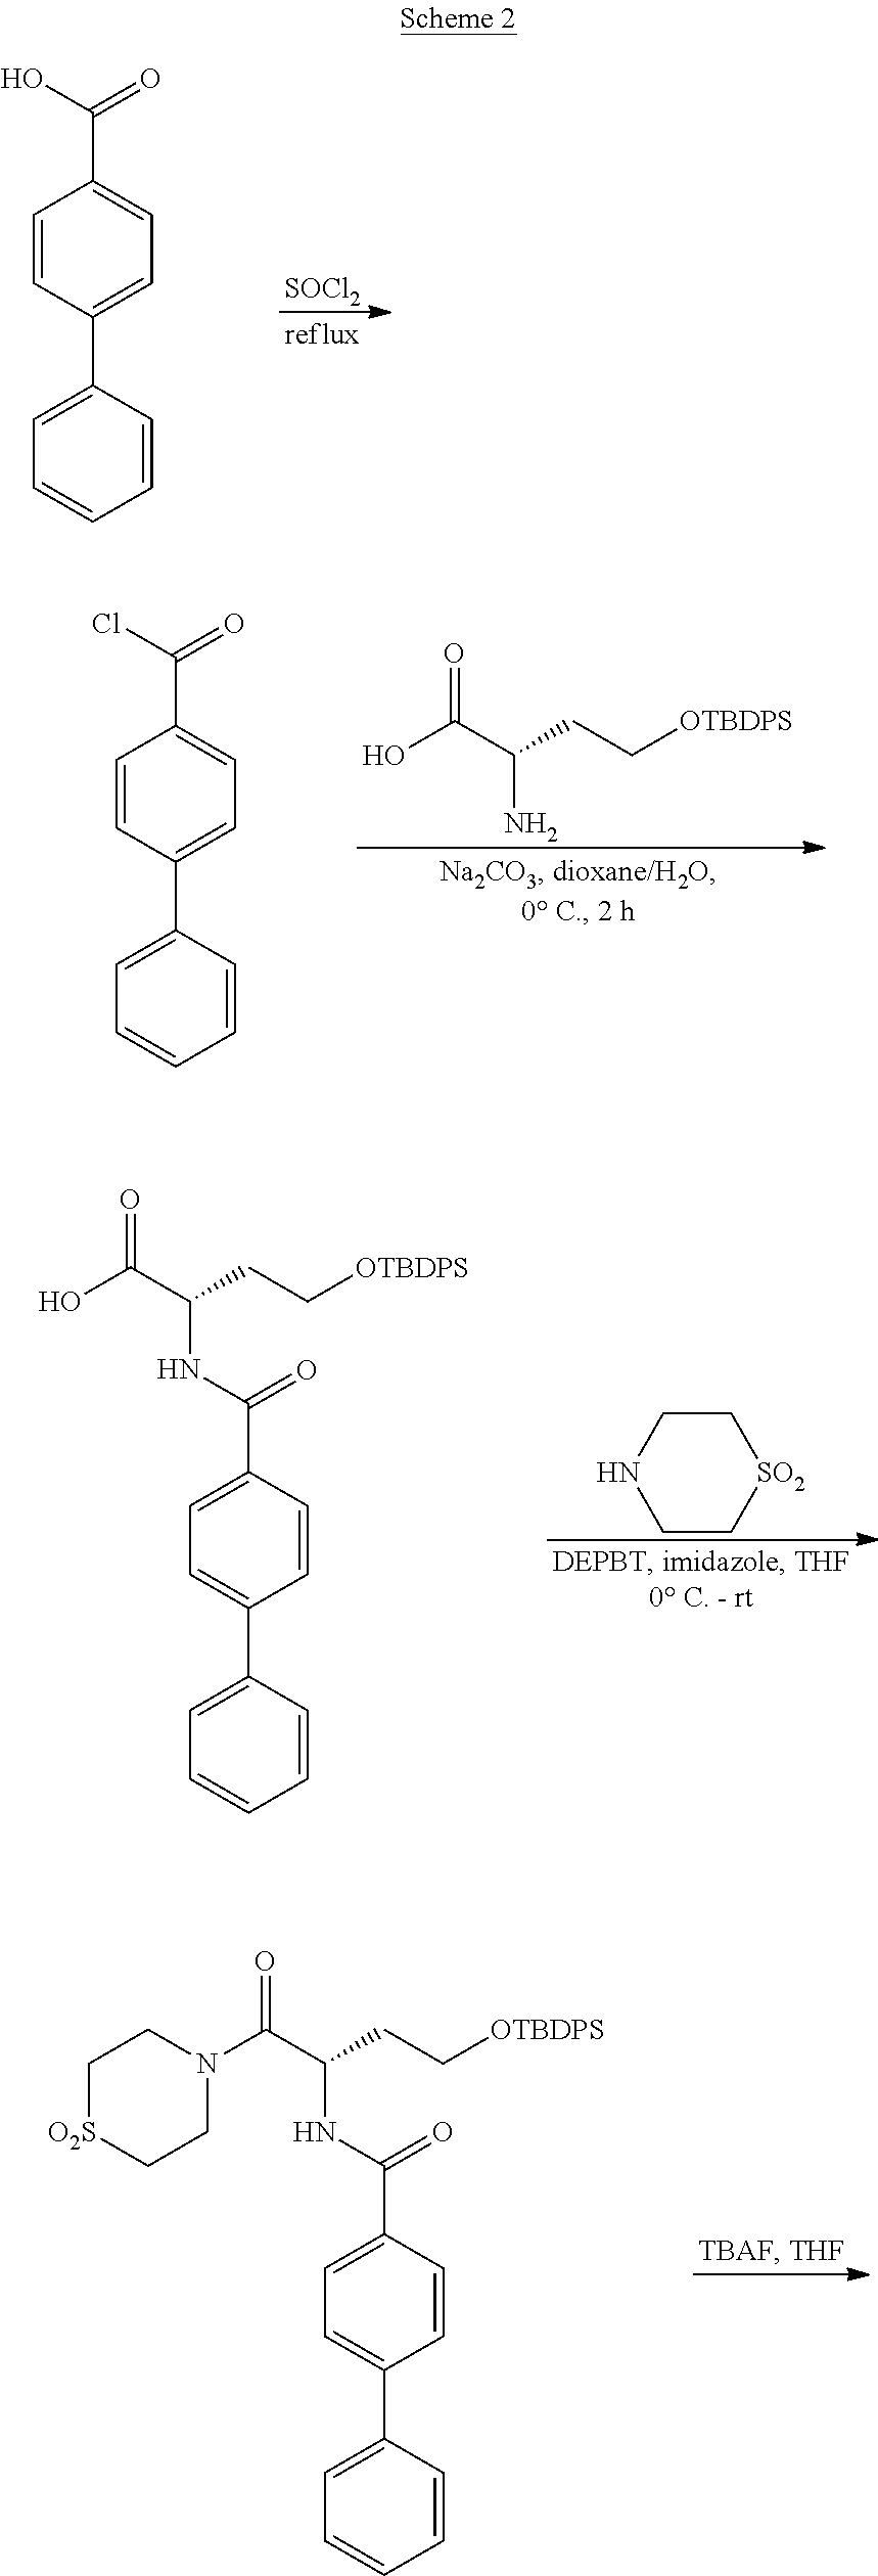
C1=C(C2=CC=C(C(=O)O)C=C2)C=CC=C1.[SOCl2].C1=C(C2=CC=C(C(=O)Cl)C=C2)C=CC=C1.OC(C(CC[OTBDPS])N)=O.C1=C(C2=CC=C(C(NC(CC[OTBDPS])C(O)=O)=O)C=C2)C=CC=C1.C1C[SO2]CCN1.C1=C(C2=CC=C(C(NC(CC[OTBDPS])C(N3CC[O2S]CC3)=O)=O)C=C2)C=CC=C1
